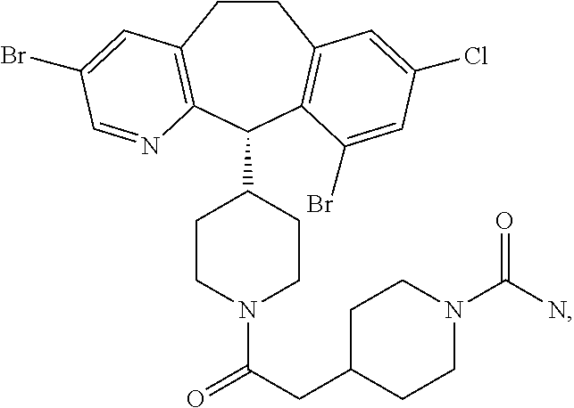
C1CC2=C(C(C3CCN(C(CC4CCN(C(N)=O)CC4)=O)CC3)C3=C1C=C(Cl)C=C3Br)N=CC(Br)=C2
